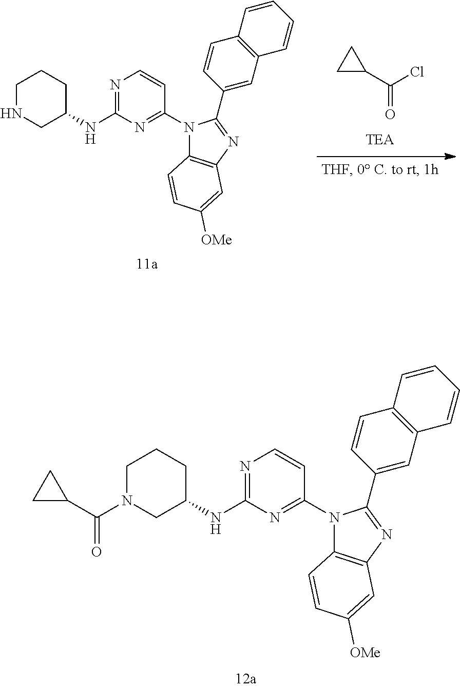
N1(C2=NC(NC3CCCN(C(C4CC4)=O)C3)=NC=C2)C2=C(N=C1C1=CC3=C(C=C1)C=CC=C3)C=C([OMe])C=C2.C(=O)(C1CC1)Cl.N1(C2=NC(NC3CCCNC3)=NC=C2)C2=C(N=C1C1=CC3=C(C=C1)C=CC=C3)C=C([OMe])C=C2
